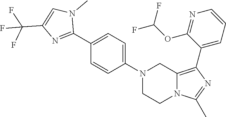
C1(C)=NC(C2=CC=CN=C2OC(F)F)=C2CN(C3=CC=C(C4=NC(C(F)(F)F)=CN4C)C=C3)CCN12
